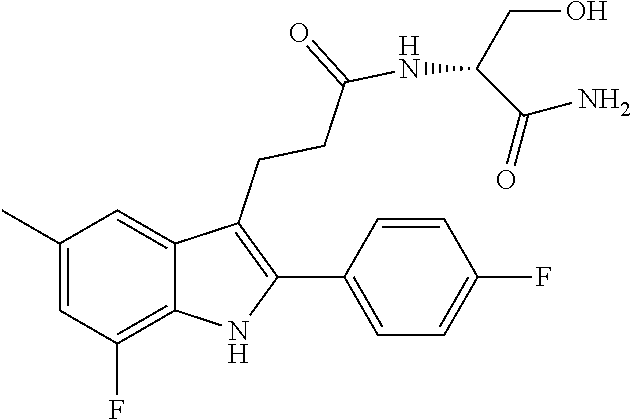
N(C(CCC1=C(C2=CC=C(F)C=C2)NC2=C(F)C=C(C)C=C12)=O)C(CO)C(N)=O
